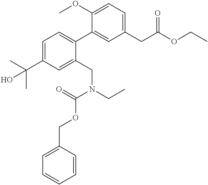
C1=C(C(C)(C)O)C=C(CN(CC)C(=O)OCC2=CC=CC=C2)C(C2=CC(CC(OCC)=O)=CC=C2OC)=C1
